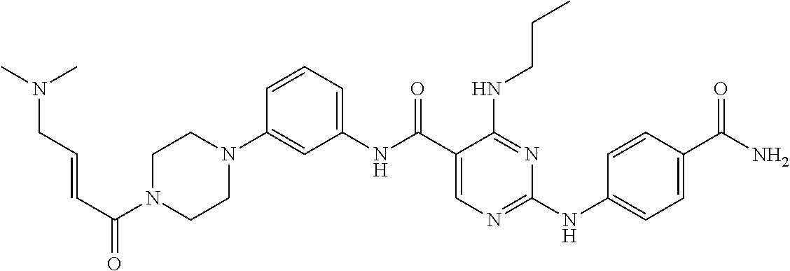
C1(N2CCN(C(C=CCN(C)C)=O)CC2)=CC(NC(C2=CN=C(NC3=CC=C(C(N)=O)C=C3)N=C2NCCC)=O)=CC=C1
